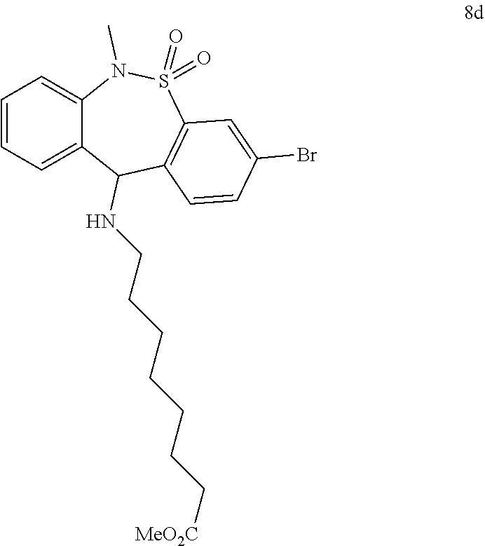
C1=CC=C2C(=C1)N(C)S(=O)(=O)C1=C(C2NCCCCCCC[MeO2C])C=CC(Br)=C1
